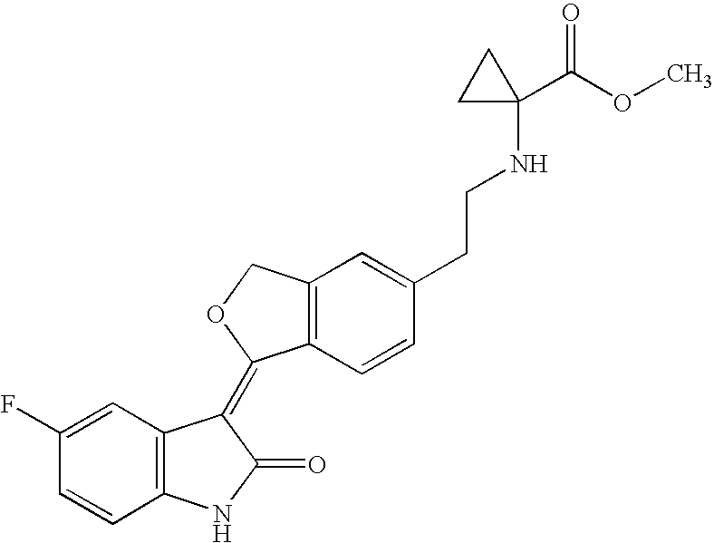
C12=C(C=CC(CCNC3(C(OC)=O)CC3)=C1)C(=C1C3=C(NC1=O)C=CC(F)=C3)OC2
